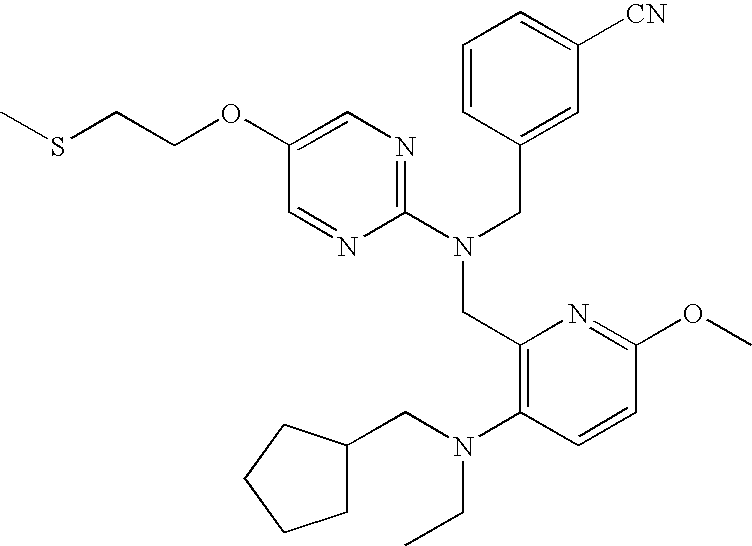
C1(OCCSC)=CN=C(N(CC2=CC([CN])=CC=C2)CC2=C(N(CC3CCCC3)CC)C=CC(OC)=N2)N=C1
